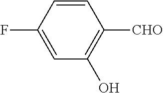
C1=CC(F)=CC(O)=C1[CHO]
